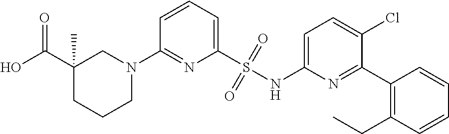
C1=CC=C(S(NC2=CC=C(Cl)C(C3=C(CC)C=CC=C3)=N2)(=O)=O)N=C1N1CC(C(O)=O)(C)CCC1
